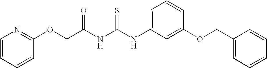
C(NC(NC1=CC=CC(OCC2=CC=CC=C2)=C1)=S)(=O)COC1=NC=CC=C1
